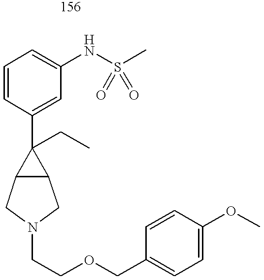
C1=CC(C2(CC)C3C2CN(CCOCC2=CC=C(OC)C=C2)C3)=CC(NS(C)(=O)=O)=C1
